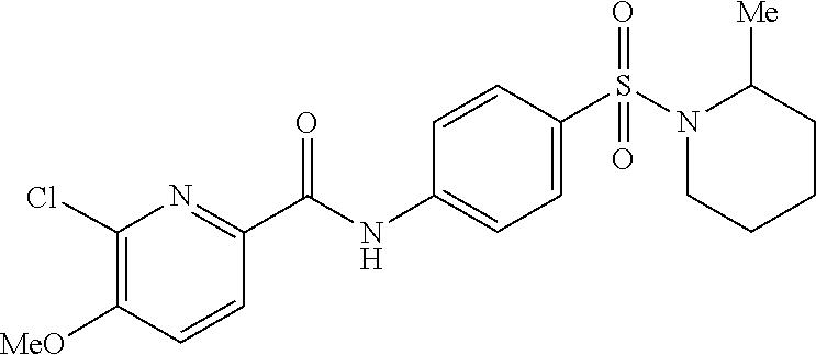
N1(S(=O)(C2=CC=C(NC(C3=NC(Cl)=C([MeO])C=C3)=O)C=C2)=O)CCCCC1[Me]
